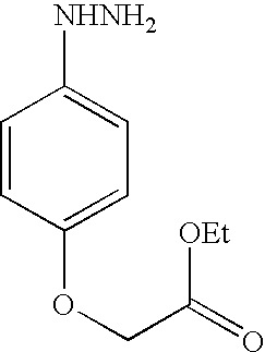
C1=CC(OCC(=O)[OEt])=CC=C1[NHNH2]
